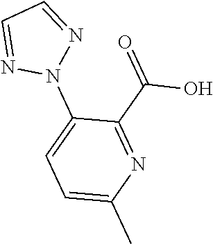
N1(C2=CC=C(C)N=C2C(=O)O)N=CC=N1
